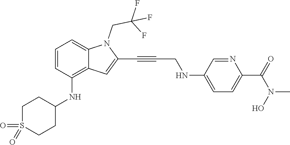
C1=C(NCC#CC2=CC3=C(NC4CCS(=O)(=O)CC4)C=CC=C3N2CC(F)(F)F)C=NC(C(=O)N(O)C)=C1
